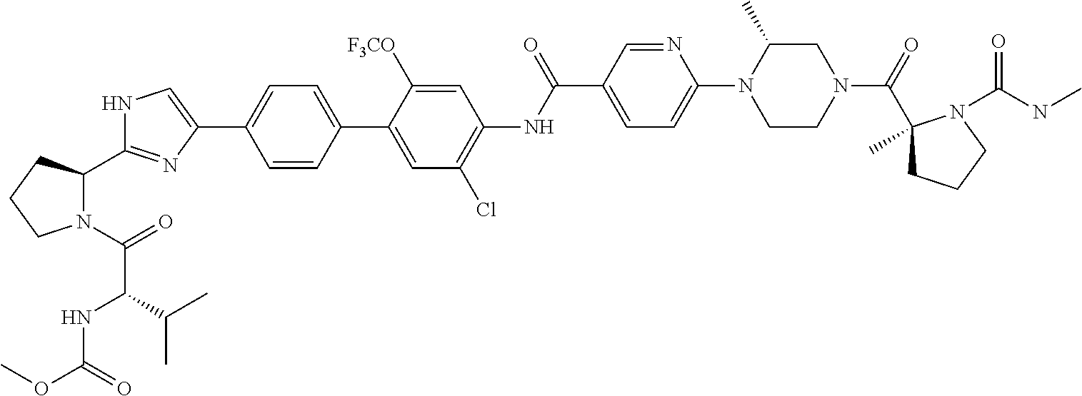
C1=CC(C2=CC(Cl)=C(NC(C3=CC=C(N4CCN(C(=O)C5(C)CCCN5C(=O)NC)CC4C)N=C3)=O)C=C2[F3CO])=CC=C1C1=CNC(C2N(C(=O)C(NC(OC)=O)C(C)C)CCC2)=N1
